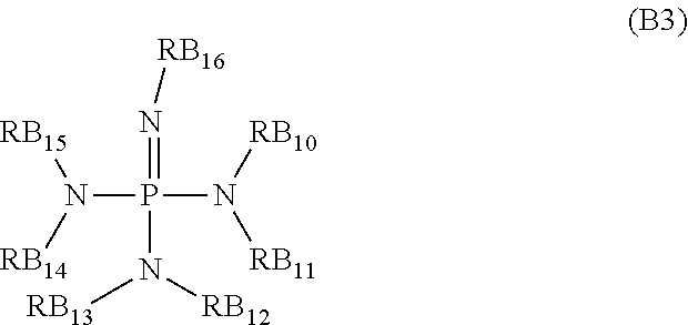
N(=P(N([RB14])[RB15])(N([RB10])[RB11])N([RB12])[RB13])[RB16]
